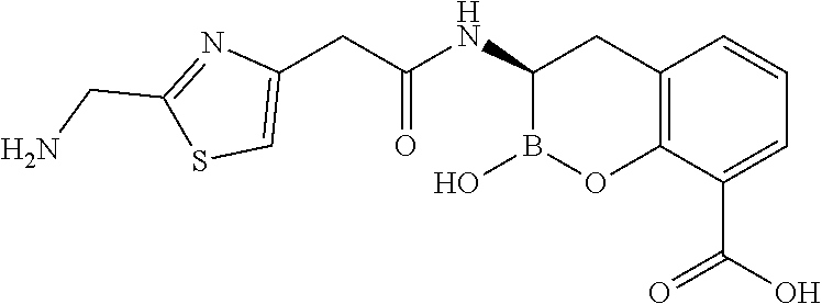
C12=C(C(C(O)=O)=CC=C1)OB(O)C(NC(=O)CC1=CSC(CN)=N1)C2
